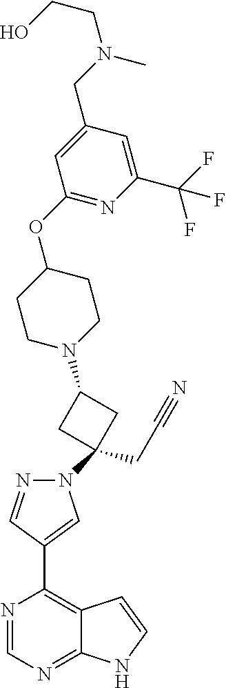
N1=CN=C2C(=C1C1=CN(C3(CC#N)CC(N4CCC(OC5=NC(C(F)(F)F)=CC(CN(CCO)C)=C5)CC4)C3)N=C1)C=CN2
